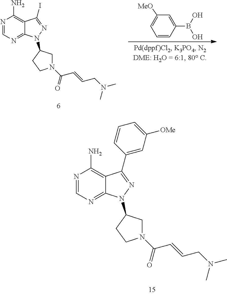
N1=CN=C2C(=C1N)C(C1=CC([OMe])=CC=C1)=NN2C1CN(C(=O)C=CCN(C)C)CC1.N1=CN=C2C(=C1N)C(I)=NN2C1CN(C(=O)C=CCN(C)C)CC1.C1=CC(B(O)O)=CC([MeO])=C1
